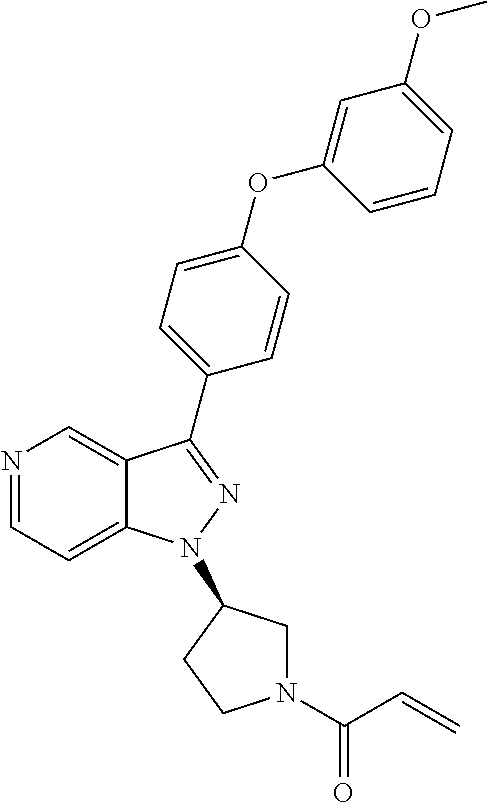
N1=CC=C2C(=C1)C(C1=CC=C(OC3=CC(OC)=CC=C3)C=C1)=NN2C1CN(C(=O)C=C)CC1
